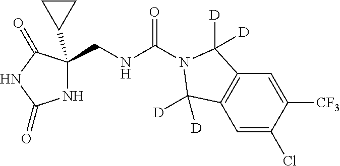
N1C(CNC(N2C([D])([D])C3=C(C=C(Cl)C([CF3])=C3)C2([D])[D])=O)(C2CC2)C(=O)NC1=O
